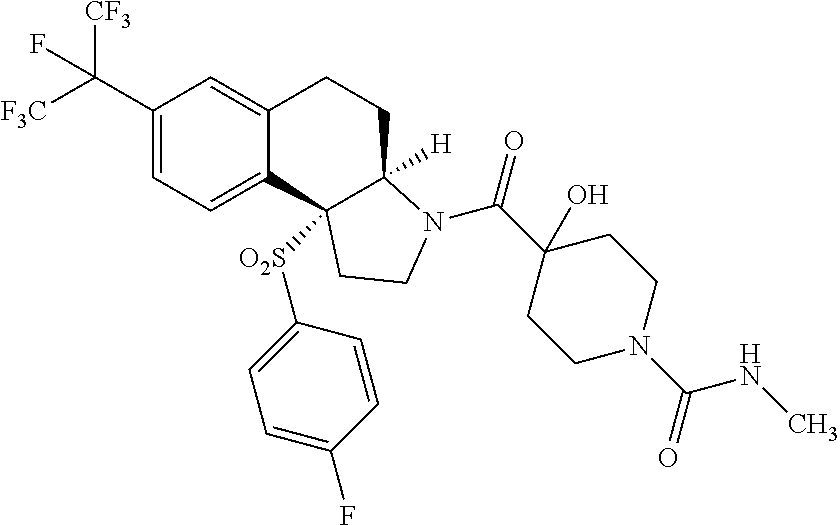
C1(C([F3C])([CF3])F)=CC=C2C(=C1)CCC1([H])N(C(C3(O)CCN(C(NC)=O)CC3)=O)CCC21[O2S]C1=CC=C(F)C=C1
